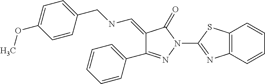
C1=CC(CNC=C2C(C3=CC=CC=C3)=NN(C3=NC4=C(S3)C=CC=C4)C2=O)=CC=C1OC
